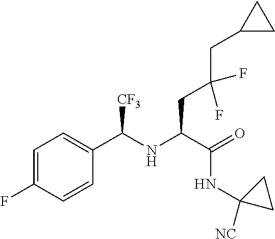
C1=C(F)C=CC(C(NC(C(=O)NC2([NC])CC2)CC(CC2CC2)(F)F)[CF3])=C1
